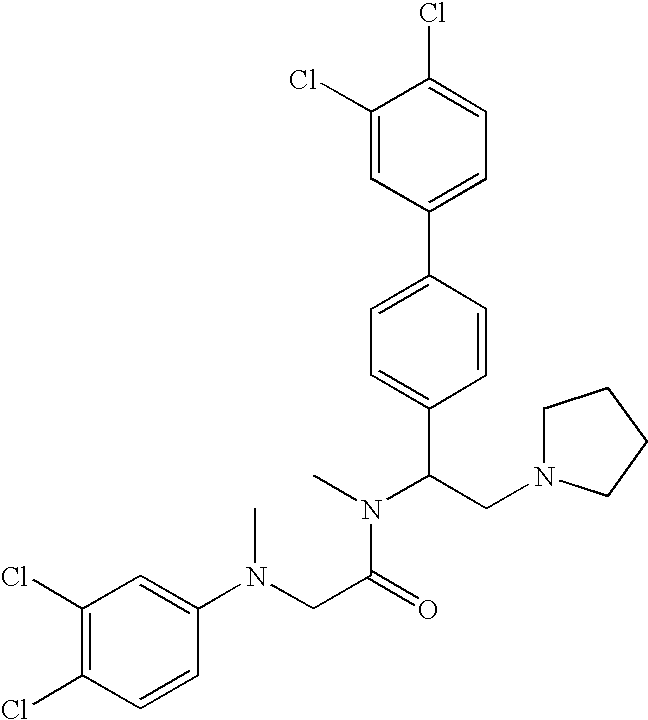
C1(Cl)=CC(C2=CC=C(C(CN3CCCC3)N(C)C(CN(C3=CC(Cl)=C(Cl)C=C3)C)=O)C=C2)=CC=C1Cl
